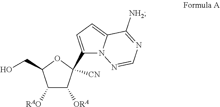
C1([RAO])C([ORA])C([CN])(C2=CC=C3N2N=CN=C3[NH2])OC1CO
